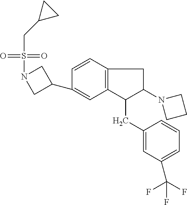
S(CC1CC1)(=O)(=O)N1CC(C2=CC3=C(C=C2)CC(N2CCC2)C3CC2=CC(C(F)(F)F)=CC=C2)C1
